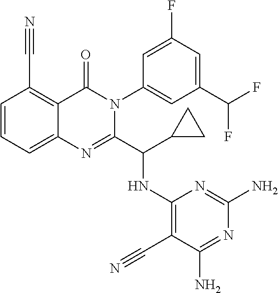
C1=CC=C2C(=C1C#N)C(=O)N(C1=CC(C(F)F)=CC(F)=C1)C(C(C1CC1)NC1=C(C#N)C(N)=NC(N)=N1)=N2
